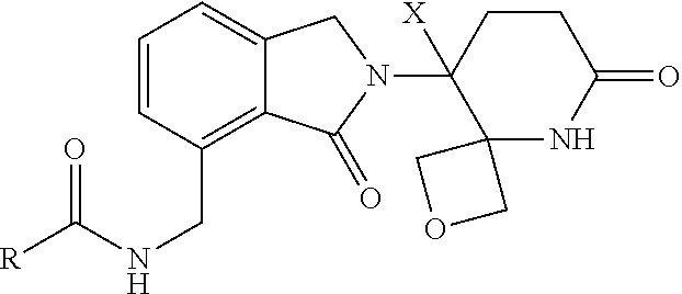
C1=CC(CNC([R])=O)=C2C(=C1)CN(C1([X])C3(NC(=O)CC1)COC3)C2=O
